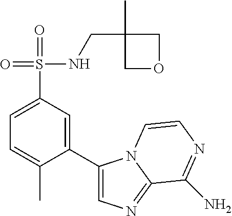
C1=C(C)C(C2=CN=C3N2C=CN=C3N)=CC(S(=O)(NCC2(C)COC2)=O)=C1
